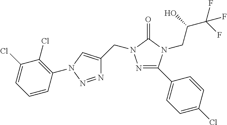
N1=C(C2=CC=C(Cl)C=C2)N(CC(C(F)(F)F)O)C(=O)N1CC1=CN(C2=C(Cl)C(Cl)=CC=C2)N=N1
